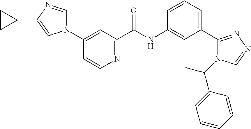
N1(C2=CC(C(NC3=CC(C4=NN=CN4C(C4=CC=CC=C4)C)=CC=C3)=O)=NC=C2)C=NC(C2CC2)=C1
